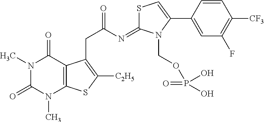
S1C(=NC(=O)CC2=C([C2H5])SC3=C2C(=O)N(C)C(=O)N3C)N(COP(=O)(O)O)C(C2=CC(F)=C([CF3])C=C2)=C1
